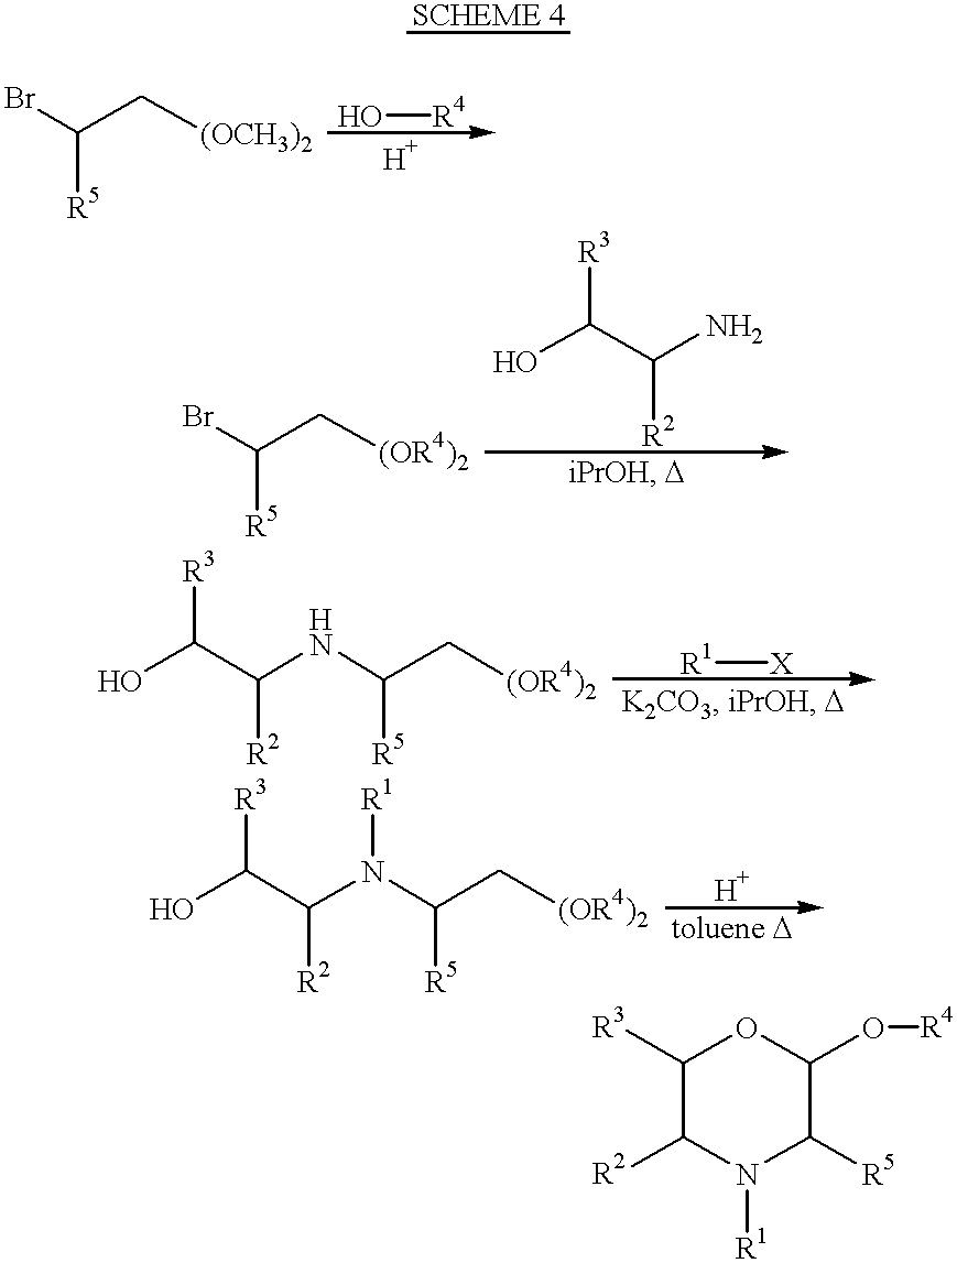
BrC(C[(OCH3)2])[R5].O[R4].BrC(C[(OR4)2])[R5].[R3]C(O)C(N)[R2].[R3]C(O)C(NC(C[(OR4)2])[R5])[R2].[R1][X].[R3]C(O)C(N(C(C[(OR4)2])[R5])[R1])[R2].C1([R3])C([R2])N([R1])C([R5])C(O[R4])O1
